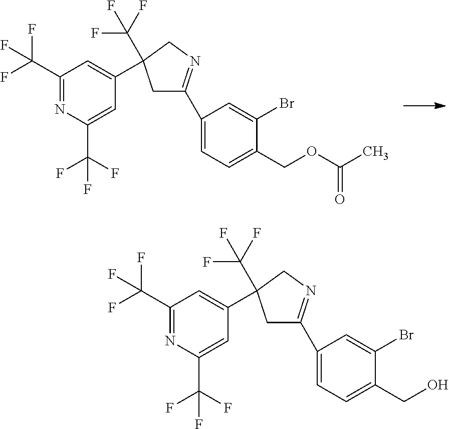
C1(C(F)(F)F)=NC(C(F)(F)F)=CC(C2(C(F)(F)F)CC(C3=CC=C(COC(C)=O)C(Br)=C3)=NC2)=C1.C1(C(F)(F)F)=NC(C(F)(F)F)=CC(C2(C(F)(F)F)CC(C3=CC=C(CO)C(Br)=C3)=NC2)=C1
